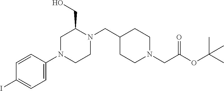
C1(I)=CC=C(N2CCN(CC3CCN(CC(OC(C)(C)C)=O)CC3)C(CO)C2)C=C1
